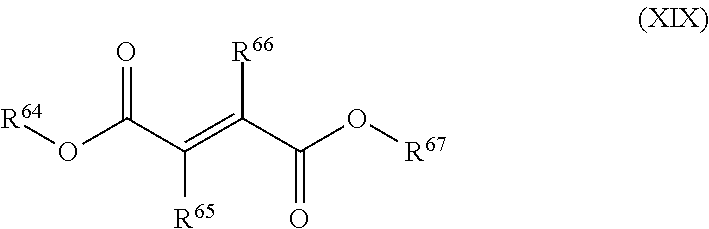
[R64]OC(C(=C(C(O[R67])=O)[R66])[R65])=O
